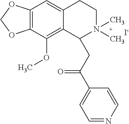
[I-].C12=C(C(OC)=C3C(=C1)CCN(C)(C)C3CC(C1=CC=NC=C1)=O)OCO2
